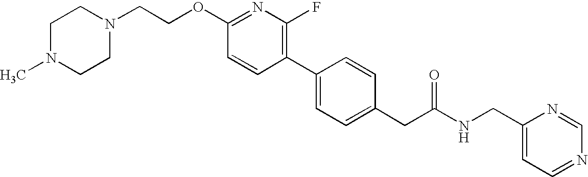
C1=CC(C2=CC=C(CC(NCC3=CC=NC=N3)=O)C=C2)=C(F)N=C1OCCN1CCN(C)CC1
